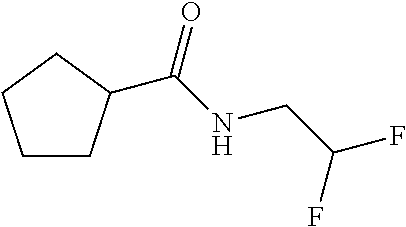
C1CC(C(NCC(F)F)=O)CC1
